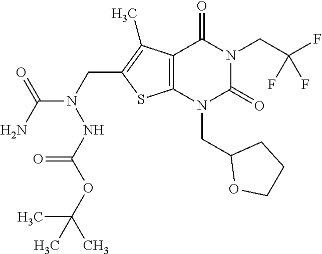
C12=C(N(CC3OCCC3)C(=O)N(CC(F)(F)F)C1=O)SC(CN(C(N)=O)NC(OC(C)(C)C)=O)=C2C
